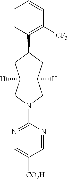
C1=CC(C2CC3([H])C([H])(C2)CN(C2=NC=C([CO2H])C=N2)C3)=C([CF3])C=C1
